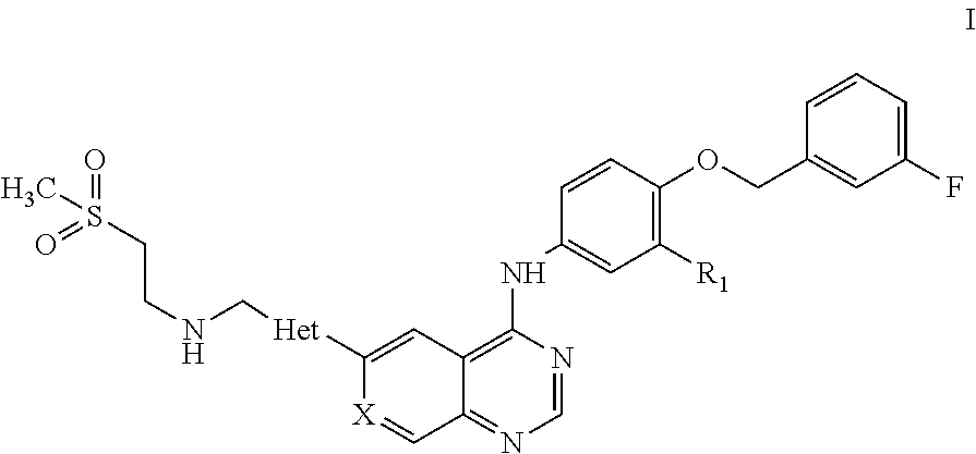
C1([Het]CNCCS(C)(=O)=O)=CC2=C(NC3=CC([R1])=C(OCC4=CC(F)=CC=C4)C=C3)N=CN=C2C=[X]1
